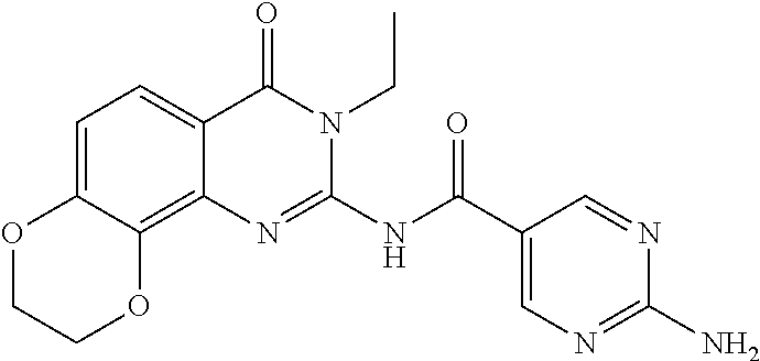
C1=C2C(=C3C(=C1)C(=O)N(CC)C(NC(C1=CN=C(N)N=C1)=O)=N3)OCCO2
